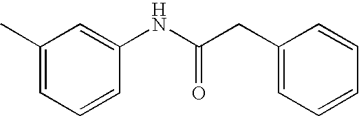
CC1=CC=CC(NC(CC2=CC=CC=C2)=O)=C1
